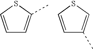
C1=CSC(C)=C1.C1=CSC=C1C
